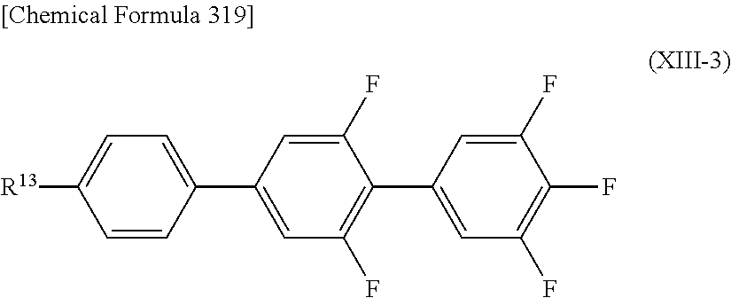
C1=C(C2=CC(F)=C(C3=CC(F)=C(F)C(F)=C3)C(F)=C2)C=CC([R13])=C1
